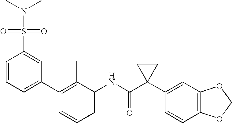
C1(C2=CC=CC(S(=O)(=O)N(C)C)=C2)=C(C)C(NC(C2(C3=CC4=C(C=C3)OCO4)CC2)=O)=CC=C1
